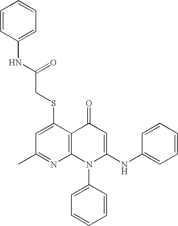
C1(C)=NC2=C(C(SCC(NC3=CC=CC=C3)=O)=C1)C(=O)C=C(NC1=CC=CC=C1)N2C1=CC=CC=C1
